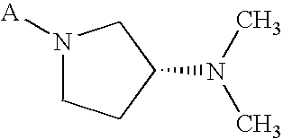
[A]N1CCC(N(C)C)C1
